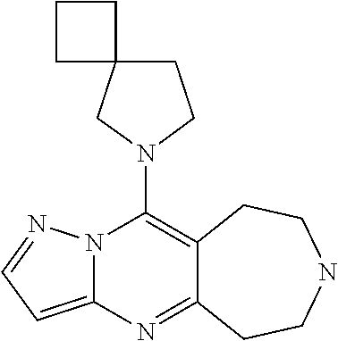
N12C(=CC=N1)N=C1C(=C2N2CCC3(C2)CCC3)CCNCC1
